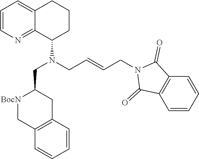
C(CN1C(=O)C2=C(C1=O)C=CC=C2)=CCN(C1C2=NC=CC=C2CCC1)CC1[BocN]CC2=C(C1)C=CC=C2
